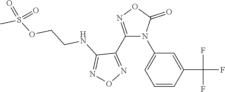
C1(N2C(C3=NON=C3NCCOS(C)(=O)=O)=NOC2=O)=CC=CC(C(F)(F)F)=C1
